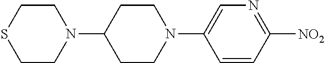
C1=CC([NO2])=NC=C1N1CCC(N2CCSCC2)CC1
